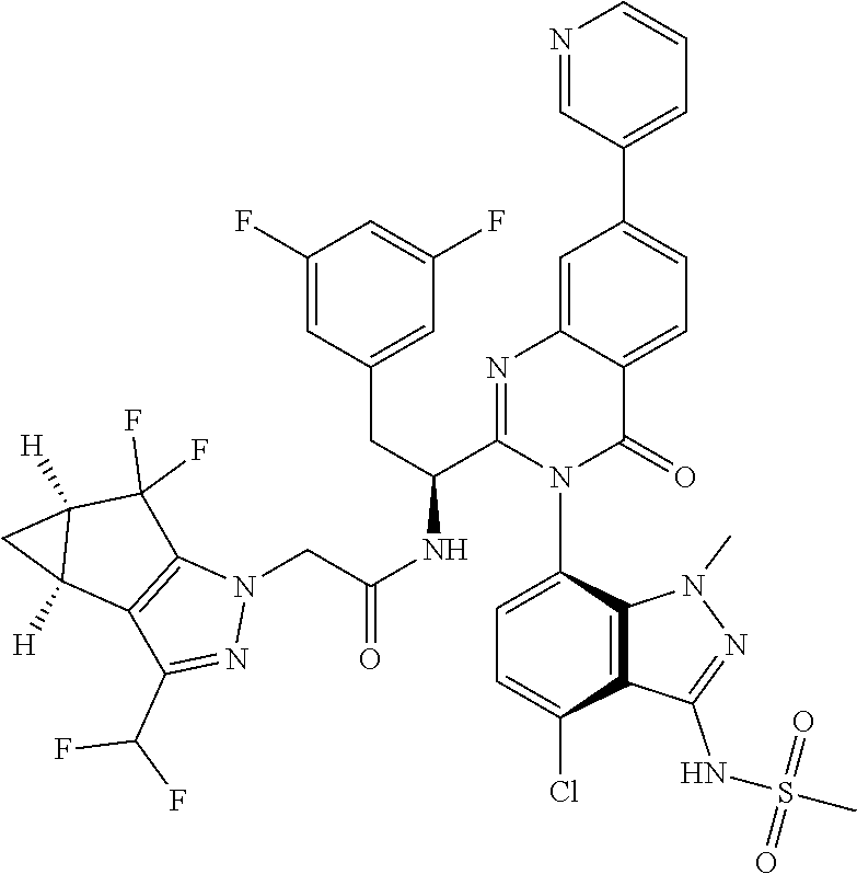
N1(C)N=C(NS(C)(=O)=O)C2=C1C(N1C(C(CC3=CC(F)=CC(F)=C3)NC(CN3N=C(C(F)F)C4=C3C(F)(F)C3([H])C4([H])C3)=O)=NC3=CC(C4=CC=CN=C4)=CC=C3C1=O)=CC=C2Cl
